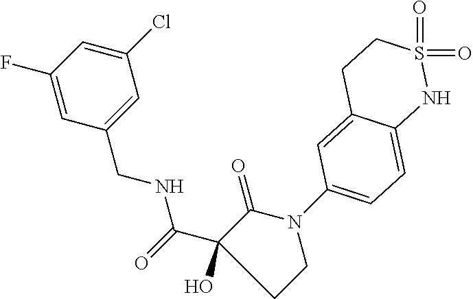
C1(C(NCC2=CC(Cl)=CC(F)=C2)=O)(O)CCN(C2=CC=C3C(=C2)CCS(=O)(=O)N3)C1=O
